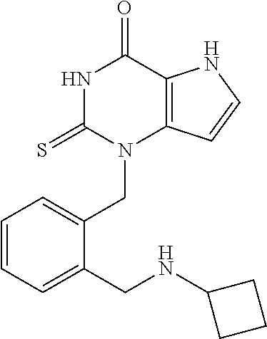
N1C(=S)N(CC2=CC=CC=C2CNC2CCC2)C2=C(C1=O)NC=C2
